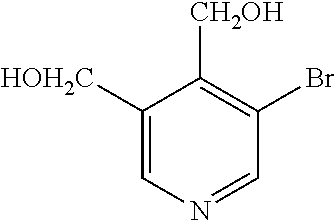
C1([HOH2C])=CN=CC(Br)=C1[CH2OH]
